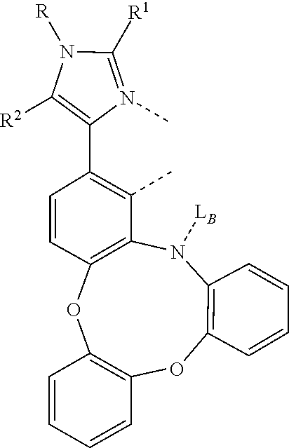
N1([R])C([R1])=N(C)C(C2=C(C)C3=C(OC4=C(OC5=C(N3[LB])C=CC=C5)C=CC=C4)C=C2)=C1[R2]
